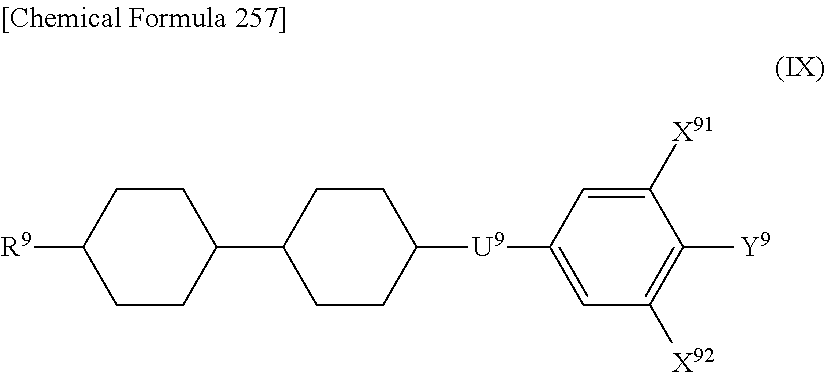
C1C([R9])CCC(C2CCC([U9]C3=CC([X92])=C([Y9])C([X91])=C3)CC2)C1
